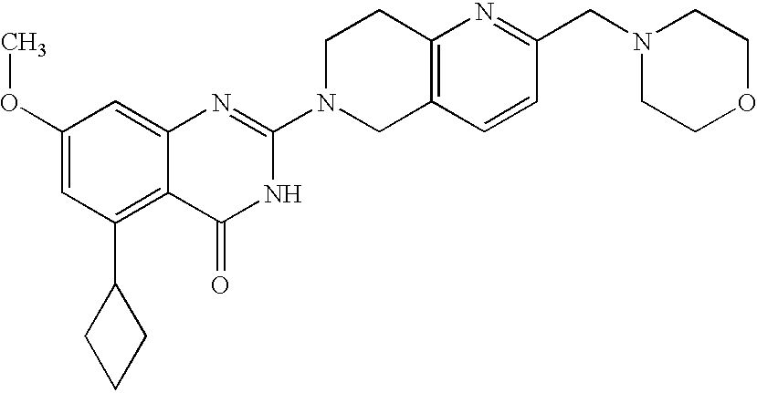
C1(OC)=CC(C2CCC2)=C2C(=C1)N=C(N1CC3=C(CC1)N=C(CN1CCOCC1)C=C3)NC2=O
